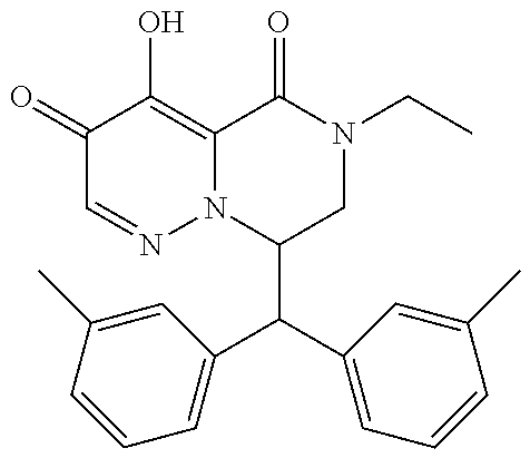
C1(C(C2=CC=CC(C)=C2)C2=CC=CC(C)=C2)CN(CC)C(=O)C2=C(O)C(=O)C=NN12
